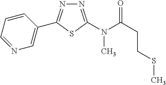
N1=C(N(C(CCSC)=O)C)SC(C2=CN=CC=C2)=N1
